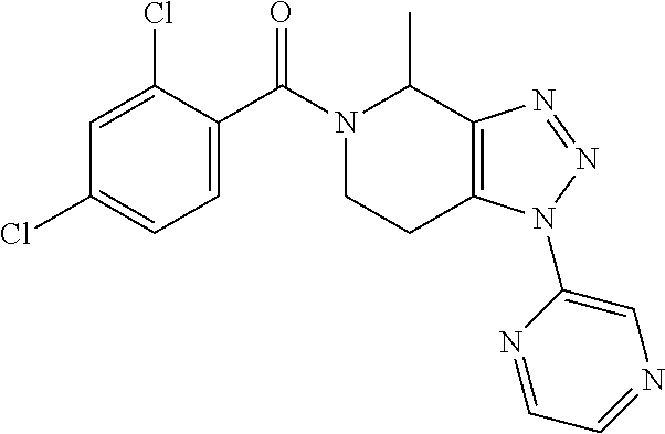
C1=C(Cl)C(C(N2CCC3=C(C2C)N=NN3C2=CN=CC=N2)=O)=CC=C1Cl
